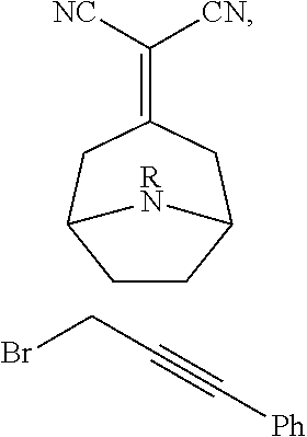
C1(=C([CN])[NC])CC2CCC(C1)[RN]2.BrCC#C[Ph]
